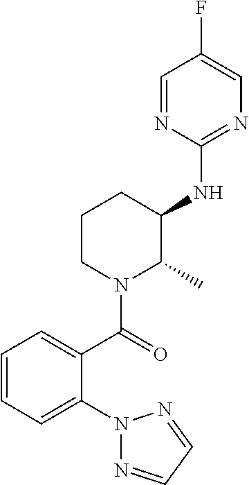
C1=CC=C(N2N=CC=N2)C(C(=O)N2C(C)C(NC3=NC=C(F)C=N3)CCC2)=C1
